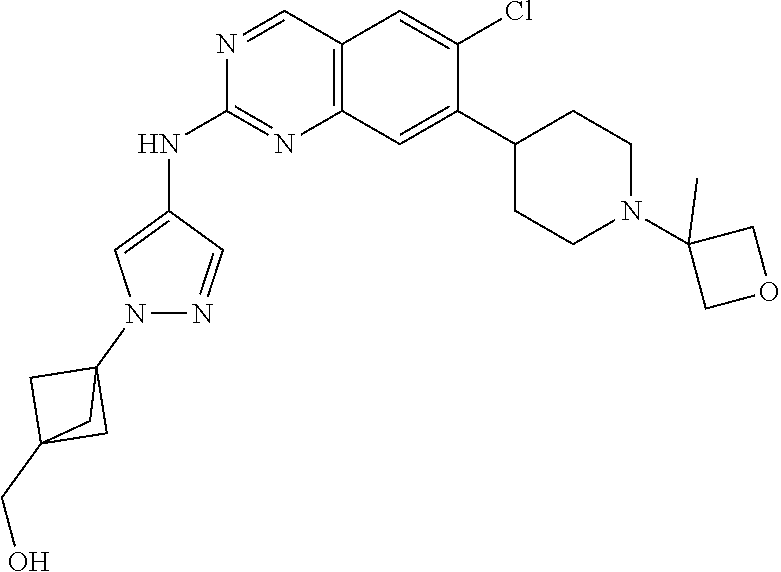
C12(CO)CC(N3N=CC(NC4=NC5=C(C=N4)C=C(Cl)C(C4CCN(C6(C)COC6)CC4)=C5)=C3)(C1)C2
